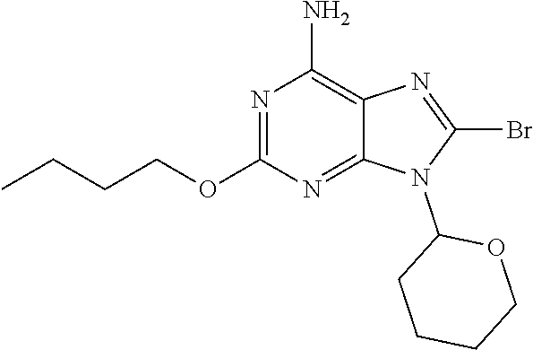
N1=C(OCCCC)N=C2C(=C1N)N=C(Br)N2C1CCCCO1
